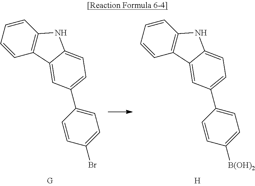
C1=CC=CC2=C1NC1=CC=C(C3=CC=C(Br)C=C3)C=C21.C1=CC=CC2=C1NC1=CC=C(C3=CC=C([B(OH)2])C=C3)C=C21.[H]
